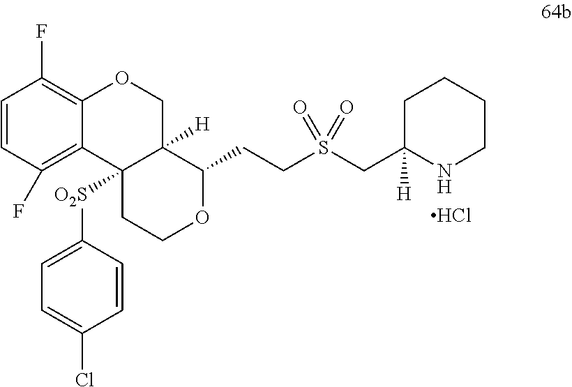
C1=CC(F)=C2C(=C1F)OCC1([H])C2([O2S]C2=CC=C(Cl)C=C2)CCOC1CCS(CC1([H])CCCCN1)(=O)=O.Cl
